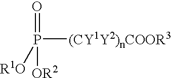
P([(CY1Y2)nCOOR3])([R1O])([OR2])=O
